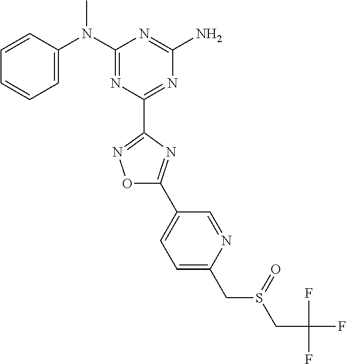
C1=CC(N(C2=NC(C3=NOC(C4=CC=C(CS(CC(F)(F)F)=O)N=C4)=N3)=NC(N)=N2)C)=CC=C1
